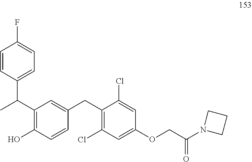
C1(C(C)C2=CC=C(F)C=C2)=C(O)C=CC(CC2=C(Cl)C=C(OCC(N3CCC3)=O)C=C2Cl)=C1
